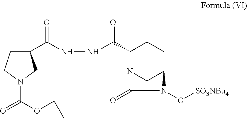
C1(C(NNC(C2N3CC(CC2)N(O[SO3NBu4])C3=O)=O)=O)CCN(C(=O)OC(C)(C)C)C1
